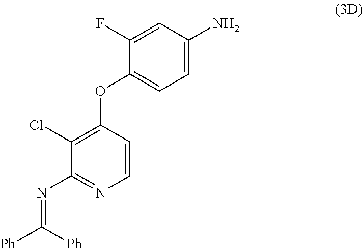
C1=C(F)C(OC2=C(Cl)C(N=C([Ph])[Ph])=NC=C2)=CC=C1N
